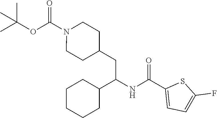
CC(OC(N1CCC(CC(NC(C2=CC=C(F)S2)=O)C2CCCCC2)CC1)=O)(C)C
